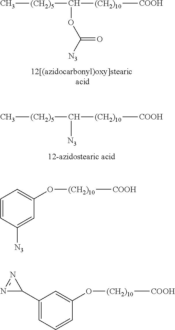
O(C([(CH2)10][COOH])[(CH2)5]C)C(=O)[N3].[N3]C([(CH2)10][COOH])[(CH2)5]C.C1=CC([N3])=CC(O[(CH2)10][COOH])=C1.C1(C2N=N2)=CC=CC(O[(CH2)10][COOH])=C1
